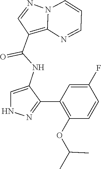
N12C(=C(C(NC3=CNN=C3C3=C(OC(C)C)C=CC(F)=C3)=O)C=N1)N=CC=C2
